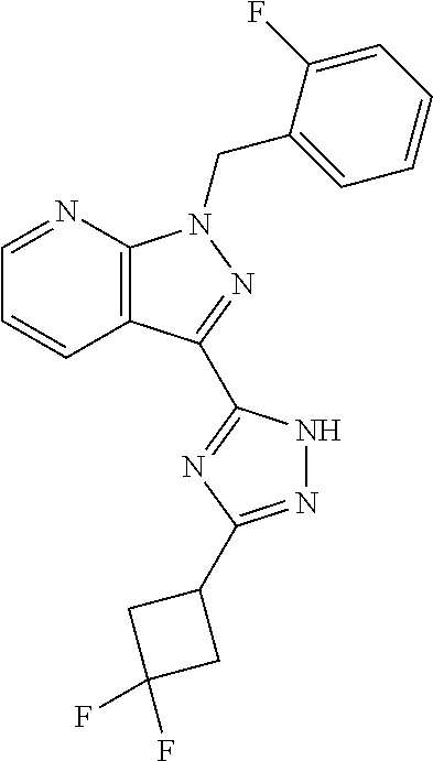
C12=C(N=CC=C1)N(CC1=CC=CC=C1F)N=C2C1=NC(C2CC(F)(F)C2)=NN1
